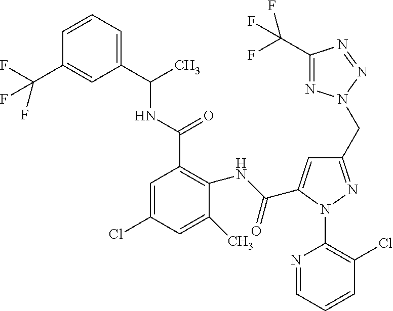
C1=CC=C(C(NC(C2=C(NC(=O)C3=CC(CN4N=C(C(F)(F)F)N=N4)=NN3C3=C(Cl)C=CC=N3)C(C)=CC(Cl)=C2)=O)C)C=C1C(F)(F)F
